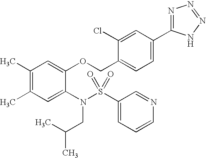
C1(C)=C(C)C=C(N(S(C2=CC=CN=C2)(=O)=O)CC(C)C)C(OCC2=CC=C(C3=NN=NN3)C=C2Cl)=C1
